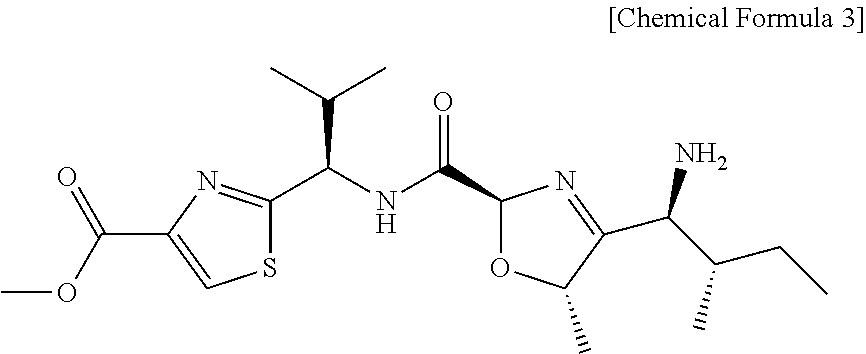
C(C1=CSC(C(NC(C2OC(C)C(C(C(C)CC)N)=N2)=O)C(C)C)=N1)(OC)=O
